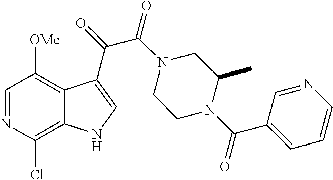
C1=NC(Cl)=C2C(=C1[OMe])C(C(=O)C(N1CCN(C(=O)C3=CC=CN=C3)C(C)C1)=O)=CN2
